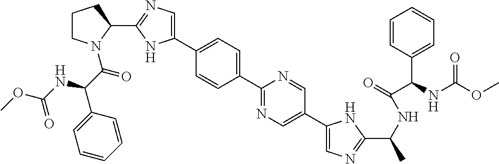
C1(C2N(C(C(C3=CC=CC=C3)NC(OC)=O)=O)CCC2)=NC=C(C2=CC=C(C3=NC=C(C4=CN=C(C(C)NC(=O)C(C5=CC=CC=C5)NC(OC)=O)N4)C=N3)C=C2)N1
